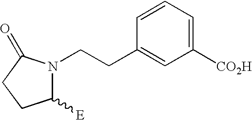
C1=CC=C([CO2H])C=C1CCN1C([E])CCC1=O
